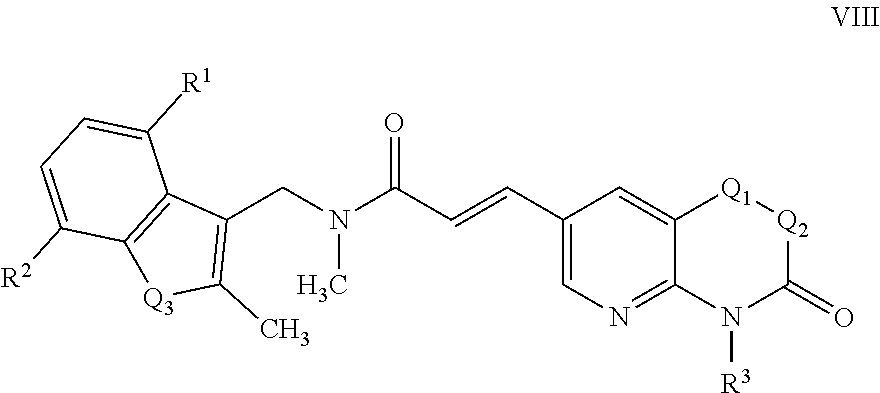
C1(CN(C(C=CC2=CN=C3C(=C2)[Q1][Q2]C(=O)N3[R3])=O)C)=C(C)[Q3]C2=C1C([R1])=CC=C2[R2]
